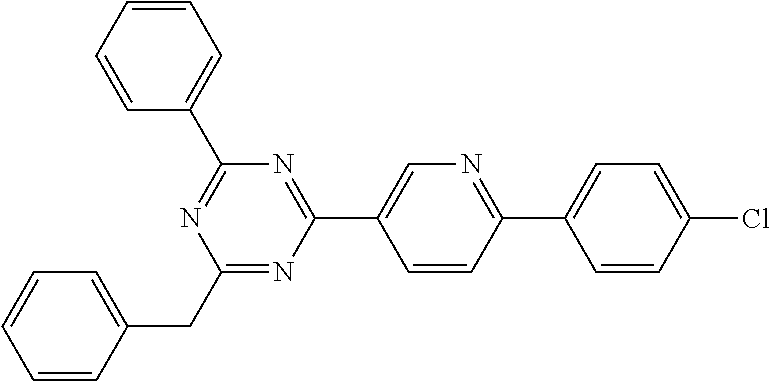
C1=CC(Cl)=CC=C1C1=NC=C(C2=NC(C3=CC=CC=C3)=NC(CC3=CC=CC=C3)=N2)C=C1
